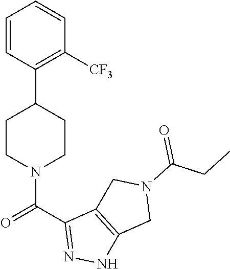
C1=CC=CC(C2CCN(C(C3=NNC4=C3CN(C(=O)CC)C4)=O)CC2)=C1[CF3]
